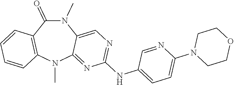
N1(C)C(=O)C2=C(N(C)C3=NC(NC4=CC=C(N5CCOCC5)N=C4)=NC=C13)C=CC=C2
